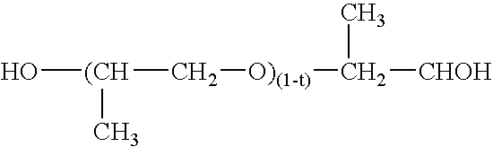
[(CH](O)(C)C[O)(1-t)](C)C(C)[CHOH]
